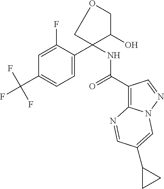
C1=C(C2(NC(C3=C4N(N=C3)C=C(C3CC3)C=N4)=O)C(O)COC2)C(F)=CC(C(F)(F)F)=C1
